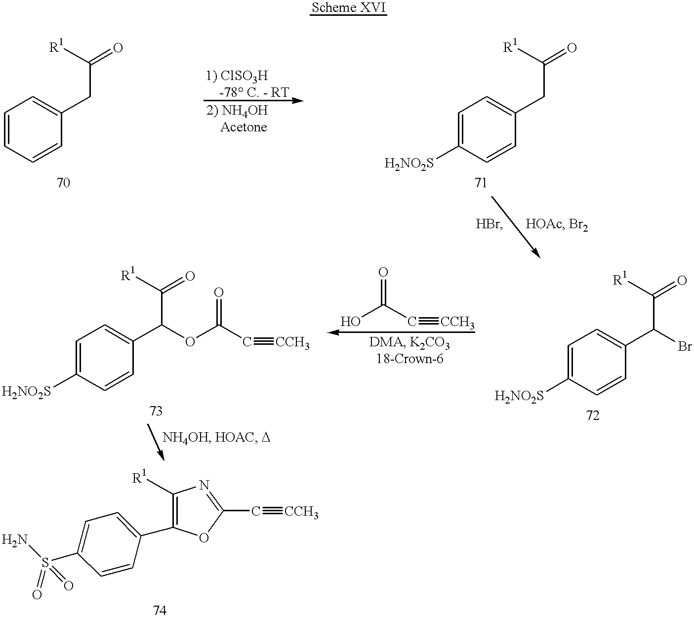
C1=CC=CC(CC(=O)[R1])=C1.C1=C([H2NO2S])C=CC(CC(=O)[R1])=C1.C1=C([H2NO2S])C=CC(C(C(=O)[R1])Br)=C1.O=C(O)C#[CCH3].C1=C([H2NO2S])C=CC(C(C(=O)[R1])OC(=O)C#[CCH3])=C1.C1=CC(C2=C([R1])N=C(C#[CCH3])O2)=CC=C1S(N)(=O)=O
